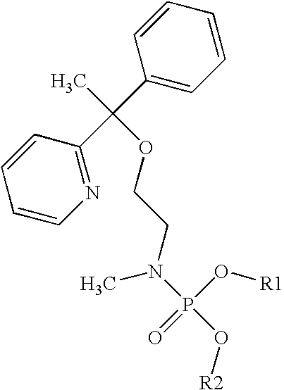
C1=CN=C(C(C2=CC=CC=C2)(C)OCCN(P(O[R2])(O[R1])=O)C)C=C1
